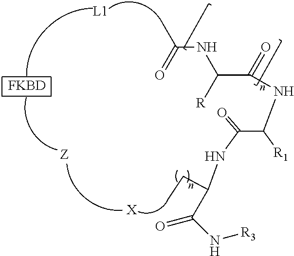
[L1].[FKBD].[X].N(C(C(=O)NC([R1])C(=O)NC(CC)C(=O)N[R3])[R])C(=O)C
